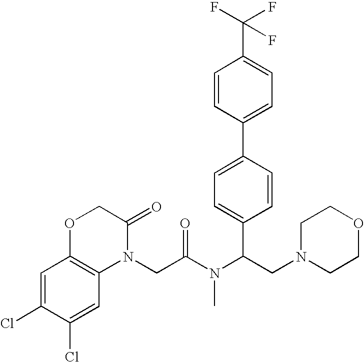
C1=C(Cl)C(Cl)=CC2=C1OCC(=O)N2CC(N(C(CN1CCOCC1)C1=CC=C(C2=CC=C(C(F)(F)F)C=C2)C=C1)C)=O
